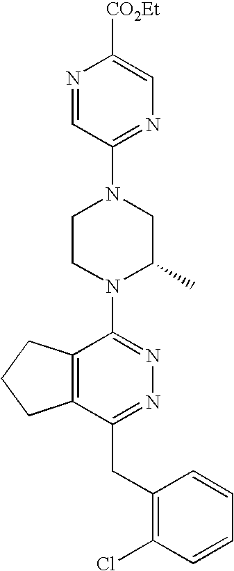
C12=C(C(CC3=C(Cl)C=CC=C3)=NN=C1N1C(C)CN(C3=NC=C([CO2Et])N=C3)CC1)CCC2
